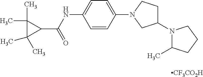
C1=CC(N2CCC(N3C(C)CCC3)C2)=CC=C1NC(C1C(C)(C)C1(C)C)=O.[CF3CO2H]
